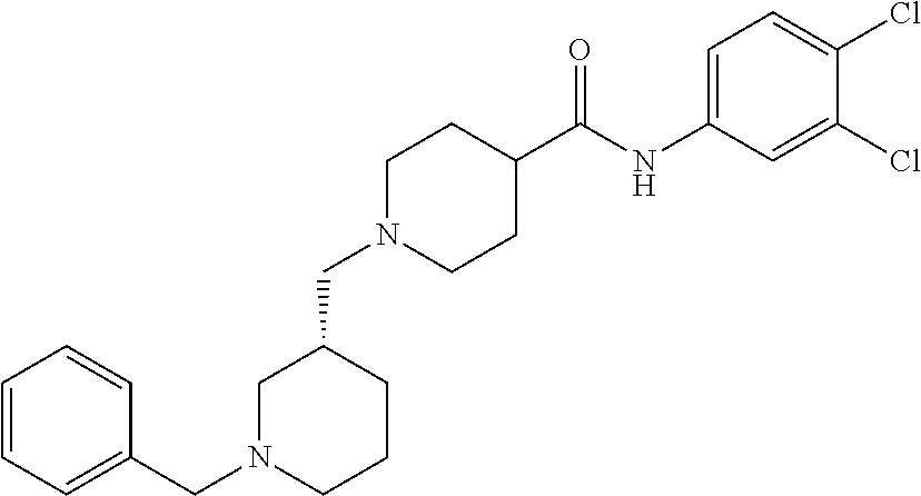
C1(Cl)=CC(NC(C2CCN(CC3CN(CC4=CC=CC=C4)CCC3)CC2)=O)=CC=C1Cl
